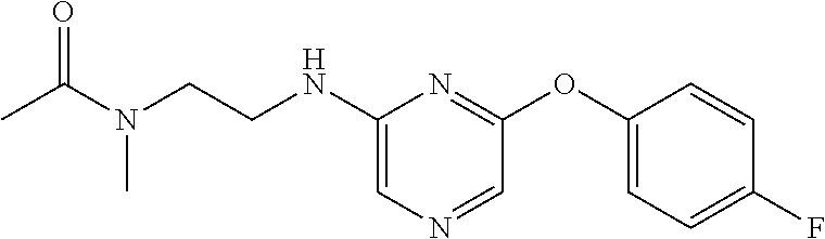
C1(NCCN(C(C)=O)C)=CN=CC(OC2=CC=C(F)C=C2)=N1
